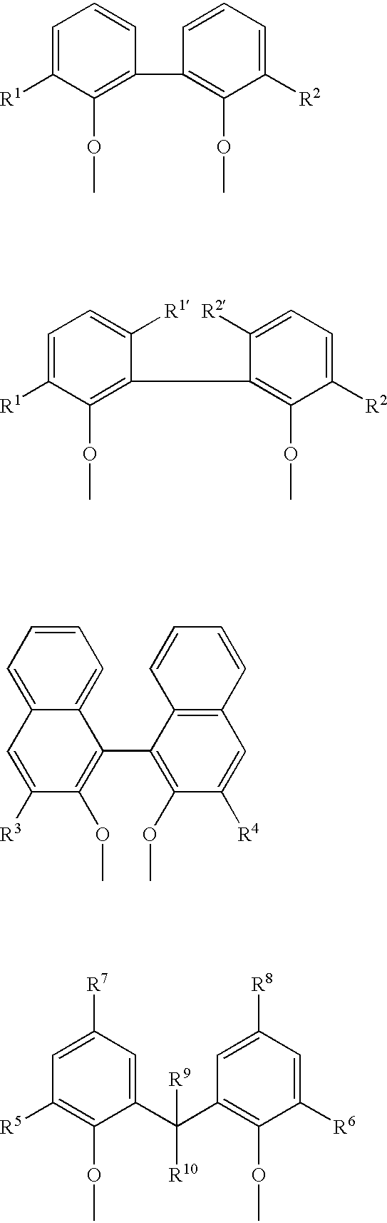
C1=C([R1])C(OC)=C(C2=C(OC)C([R2])=CC=C2)C=C1.C1=C([R1])C(OC)=C(C2=C(OC)C([R2])=CC=C2[R2])C([R1])=C1.C1([R3])=CC2=CC=CC=C2C(C2=C(OC)C([R4])=CC3=C2C=CC=C3)=C1OC.C1=C([R7])C=C(C(C2=C(OC)C([R6])=CC([R8])=C2)([R9])[R10])C(OC)=C1[R5]
